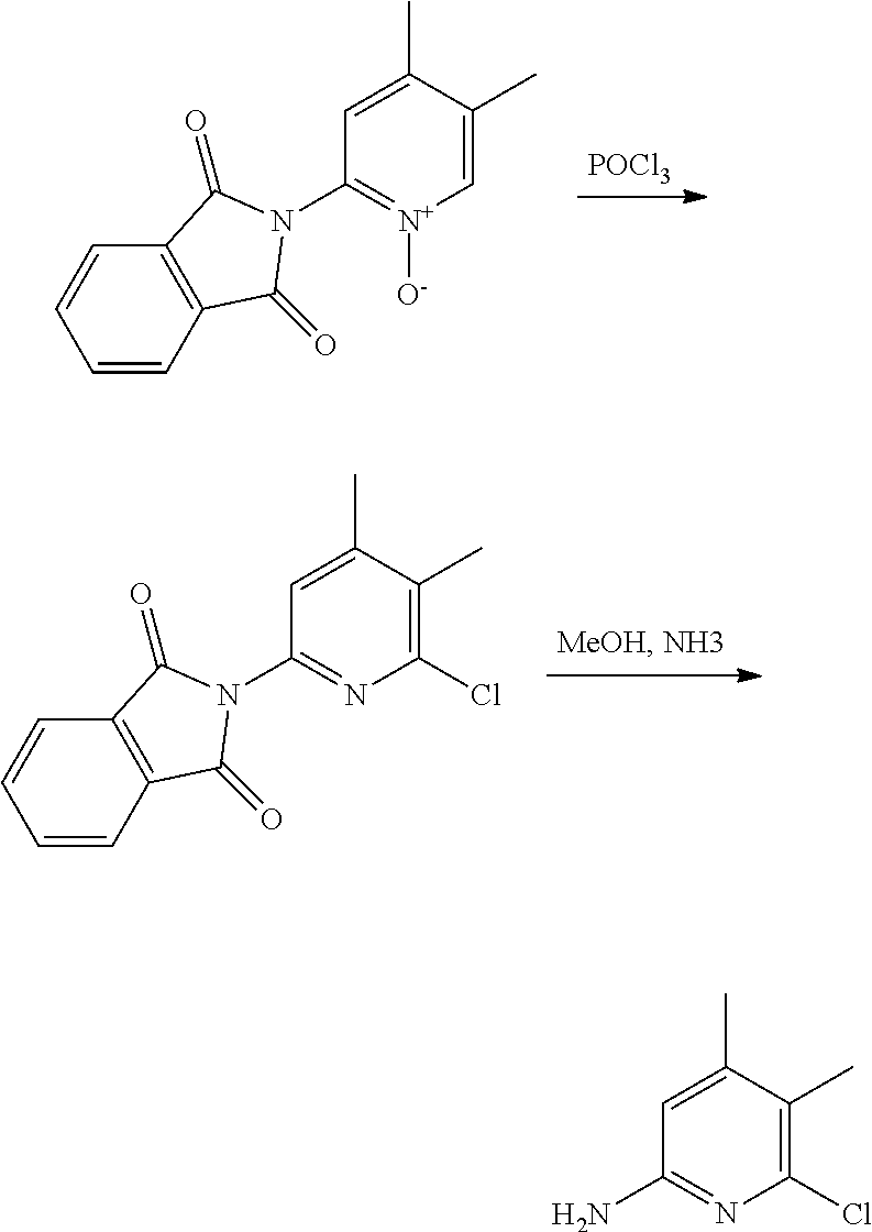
C1=CC2=C(C=C1)C(=O)N(C1=[N+]([O-])C=C(C)C(C)=C1)C2=O.[POCl3].C1=CC2=C(C=C1)C(=O)N(C1=NC(Cl)=C(C)C(C)=C1)C2=O.NC1=NC(Cl)=C(C)C(C)=C1
